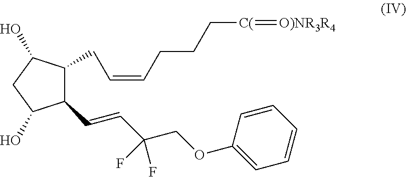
C1(C=CC(COC2=CC=CC=C2)(F)F)C(CC=CCCC[C(]=[O)NR3R4])C(O)CC1O
